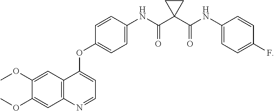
C1=CC(F)=CC=C1NC(C1(C(=O)NC2=CC=C(OC3=CC=NC4=C3C=C(OC)C(OC)=C4)C=C2)CC1)=O
